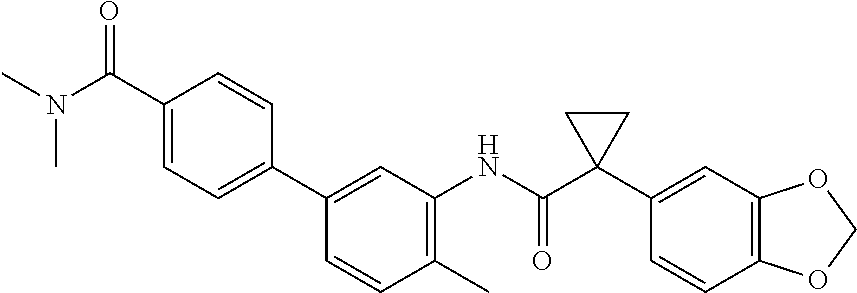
C1(C)=C(NC(C2(C3=CC4=C(C=C3)OCO4)CC2)=O)C=C(C2=CC=C(C(N(C)C)=O)C=C2)C=C1
